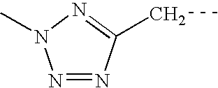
N1=NC(CC)=NN1C
